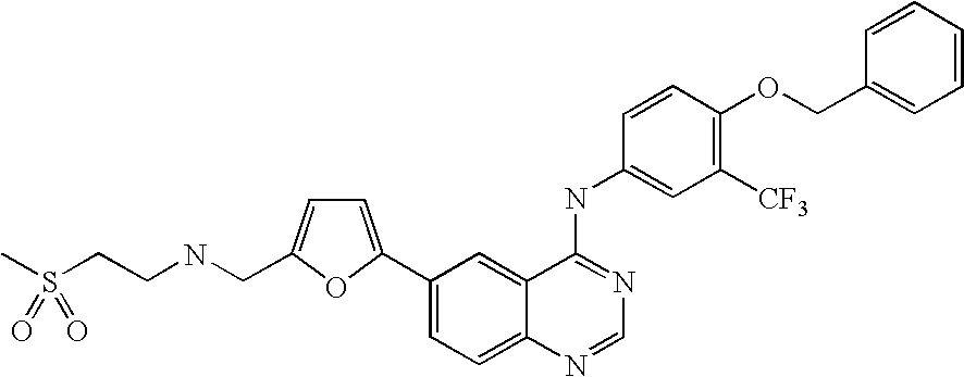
C1=NC2=CC=C(C3=CC=C(CNCCS(C)(=O)=O)O3)C=C2C(NC2=CC([CF3])=C(OCC3=CC=CC=C3)C=C2)=N1
